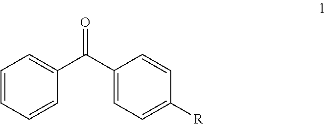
C1=CC=CC(C(C2=CC=C([R])C=C2)=O)=C1
